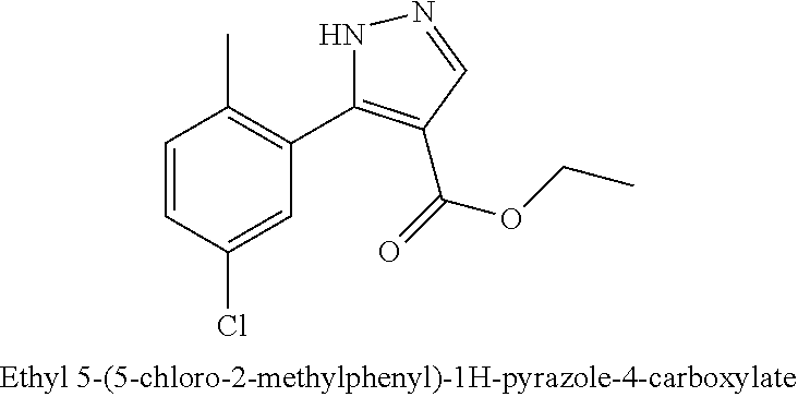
C1=CC(Cl)=CC(C2=C(C(OCC)=O)C=NN2)=C1C
